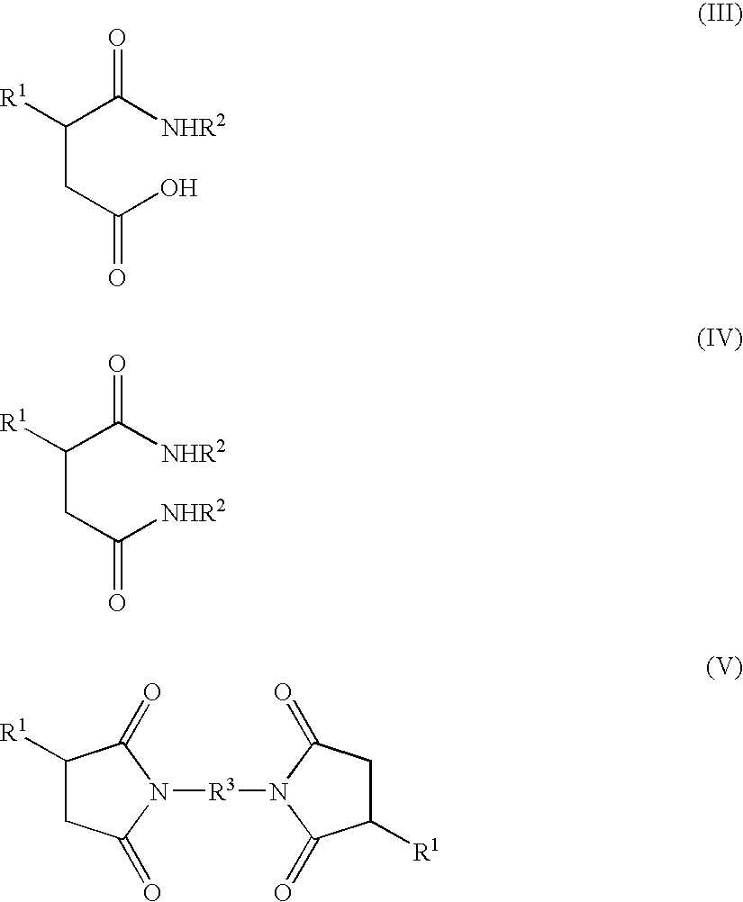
C(CC(O)=O)(C([NHR2])=O)[R1].C(CC([NHR2])=O)(C([NHR2])=O)[R1].C1([R1])CC(=O)N([R3]N2C(=O)CC([R1])C2=O)C1=O
